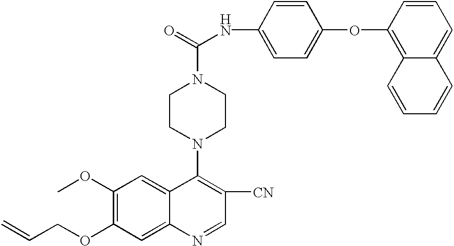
C(COC1=C(OC)C=C2C(=C1)N=CC([CN])=C2N1CCN(C(=O)NC2=CC=C(OC3=C4C(=CC=C3)C=CC=C4)C=C2)CC1)=C
